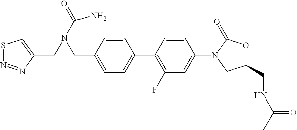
C1=C(CN(CC2=CSN=N2)C(=O)N)C=CC(C2=C(F)C=C(N3CC(CNC(C)=O)OC3=O)C=C2)=C1
